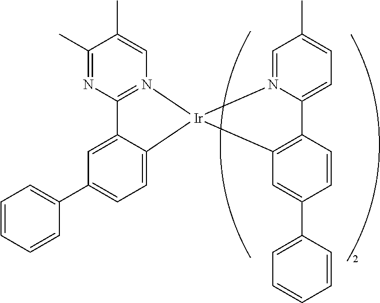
C12=N(C=C(C)C(C)=N1)[Ir]1(C3=CC=C(C4=CC=CC=C4)C=C23)C2=C(C3=CC=C(C)C=N31)C=CC(C1=CC=CC=C1)=C2
